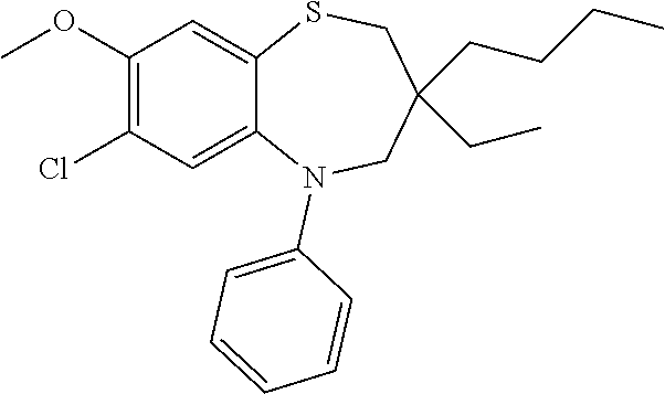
O(C1=C(Cl)C=C2C(=C1)SCC(CC)(CCCC)CN2C1=CC=CC=C1)C
